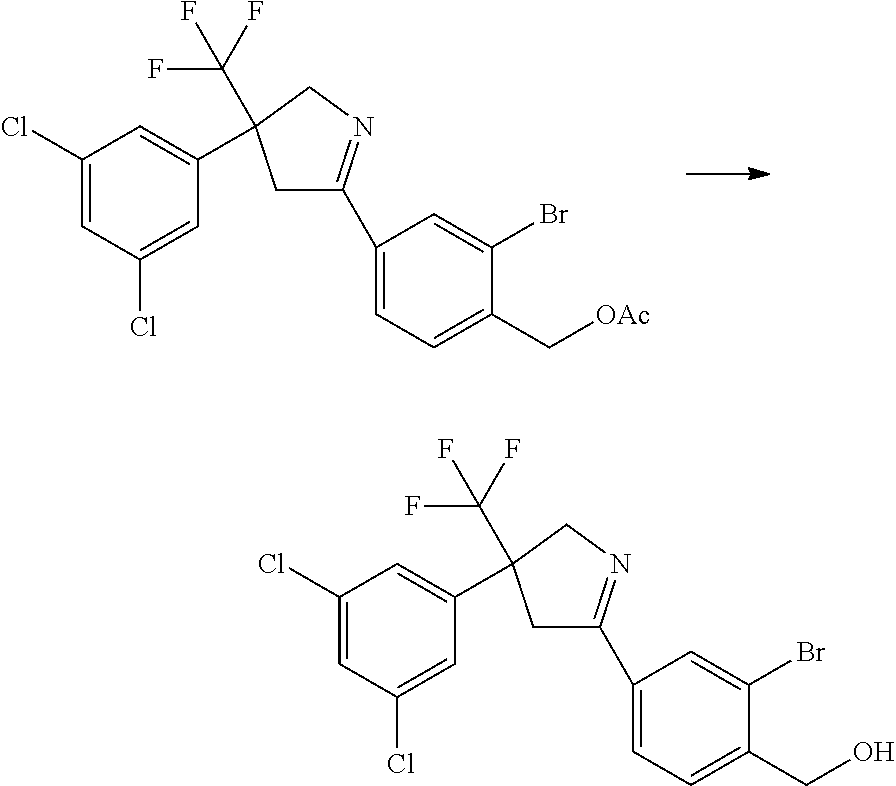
C1(C2=NCC(C3=CC(Cl)=CC(Cl)=C3)(C(F)(F)F)C2)=CC=C(C[OAc])C(Br)=C1.C1(C2=NCC(C3=CC(Cl)=CC(Cl)=C3)(C(F)(F)F)C2)=CC=C(CO)C(Br)=C1
